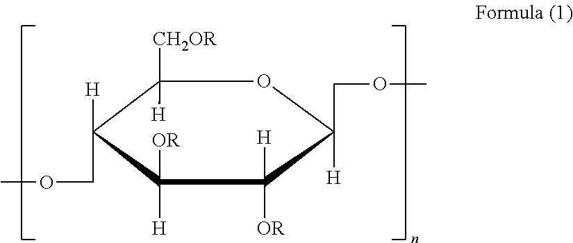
C1([CH2OR])([H])C([H])(COC)C([H])([OR])C([H])([OR])C(COC)([H])O1
